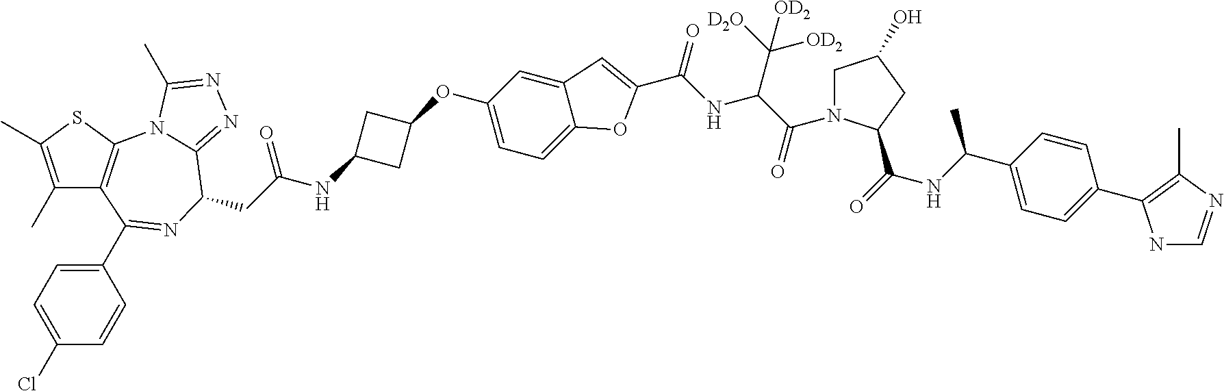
C1(C)=C(C)SC2=C1C(C1=CC=C(Cl)C=C1)=NC(CC(NC1CC(OC3=CC=C4C(=C3)C=C(C(NC(C(=O)N3CC(O)CC3C(=O)NC(C3=CC=C(C5=C(C)N=CN5)C=C3)C)C([D2O])([OD2])[OD2])=O)O4)C1)=O)C1=NN=C(C)N21
